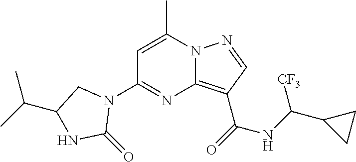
C1=C(C)N2C(=C(C(=O)NC(C3CC3)[CF3])C=N2)N=C1N1CC(C(C)C)NC1=O
